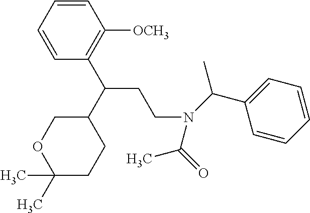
C1(C)(C)CCC(C(C2=C([OCH3])C=CC=C2)CCN(C(C2=CC=CC=C2)C)C(=O)C)CO1
